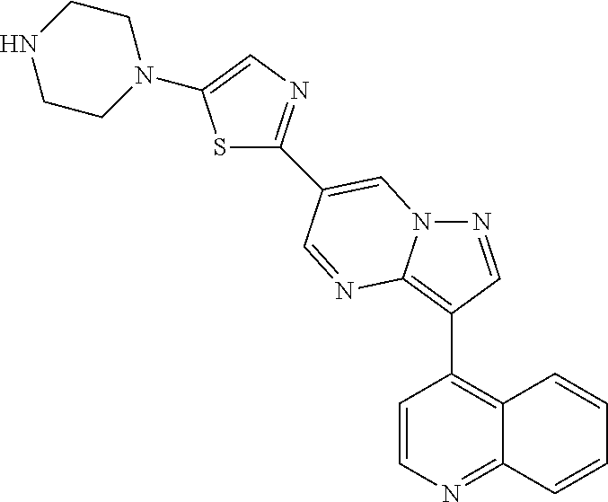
C1=CN=C2C(=C1C1=C3N(N=C1)C=C(C1=NC=C(N4CCNCC4)S1)C=N3)C=CC=C2
